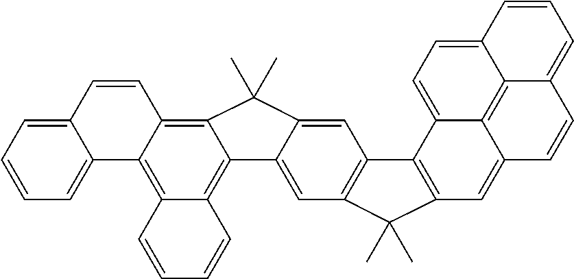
C12=CC=CC=C1C1=C3C(=C4C(=C1C=C2)C(C)(C)C1=CC2=C(C=C41)C(C)(C)C1=C2C2=CC=C4C5=C2C(=C1)C=CC5=CC=C4)C=CC=C3
